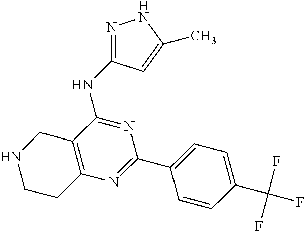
N(C1=NC(C2=CC=C(C(F)(F)F)C=C2)=NC2=C1CNCC2)C1=NNC(C)=C1
